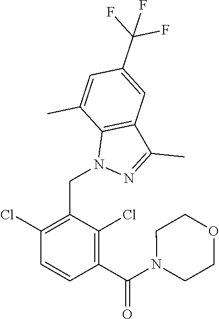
C1(Cl)=C(CN2N=C(C)C3=C2C(C)=CC(C(F)(F)F)=C3)C(Cl)=C(C(N2CCOCC2)=O)C=C1
